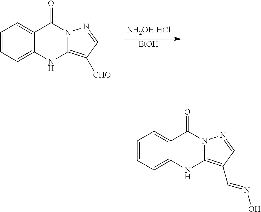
[NH2OH HCl].[EtOH].C1=CC=C2C(=C1)C(=O)N1C(=C([CHO])C=N1)N2.C1=CC=C2C(=C1)C(=O)N1C(=C(C=NO)C=N1)N2
